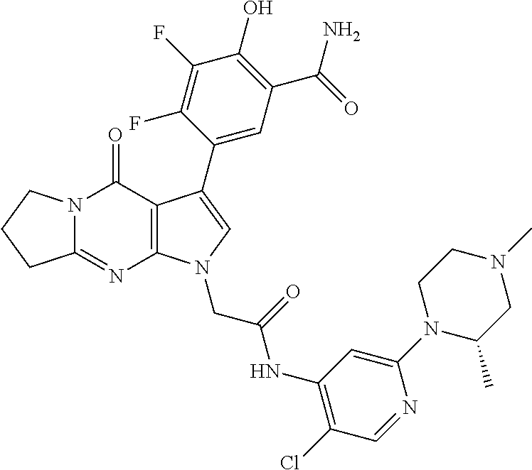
C12=NC3=C(C(=O)N1CCC2)C(C1=CC(C(=O)N)=C(O)C(F)=C1F)=CN3CC(=O)NC1=C(Cl)C=NC(N2C(C)CN(C)CC2)=C1
